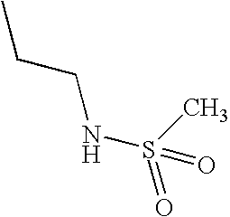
CCCNS(=O)(C)=O
